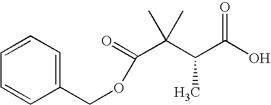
C1=CC=C(COC(=O)C(C)(C(C(=O)O)C)C)C=C1
